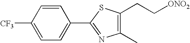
C1(C2=NC(C)=C(CC[ONO2])S2)=CC=C([CF3])C=C1
